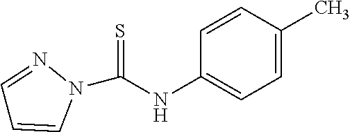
C1(NC(N2N=CC=C2)=S)=CC=C(C)C=C1
